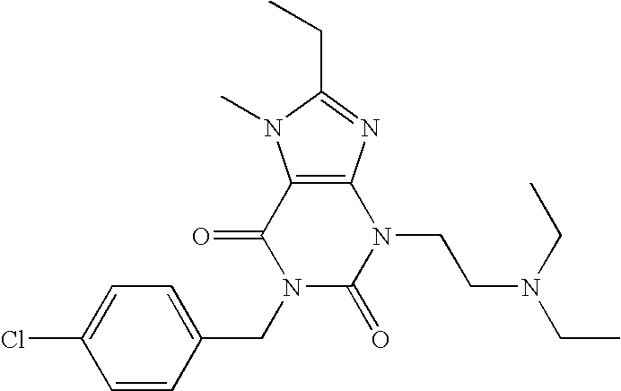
C12=C(N=C(CC)N1C)N(CCN(CC)CC)C(=O)N(CC1=CC=C(Cl)C=C1)C2=O
